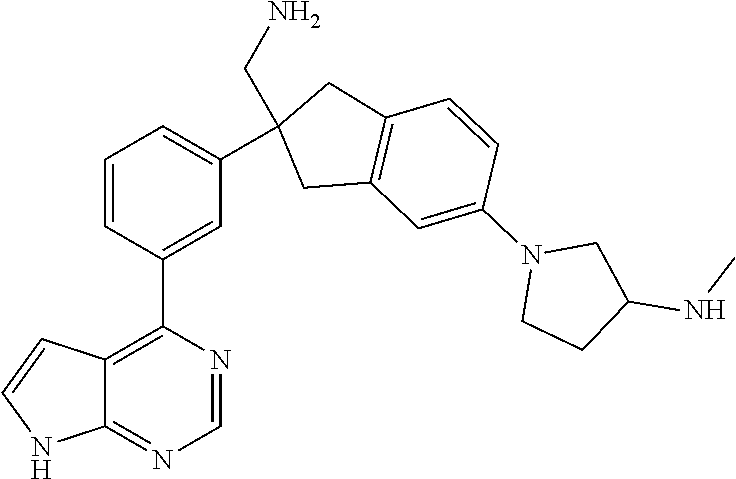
C12=NC=NC(C3=CC(C4(CN)CC5=C(C4)C=CC(N4CCC(NC)C4)=C5)=CC=C3)=C1C=CN2
